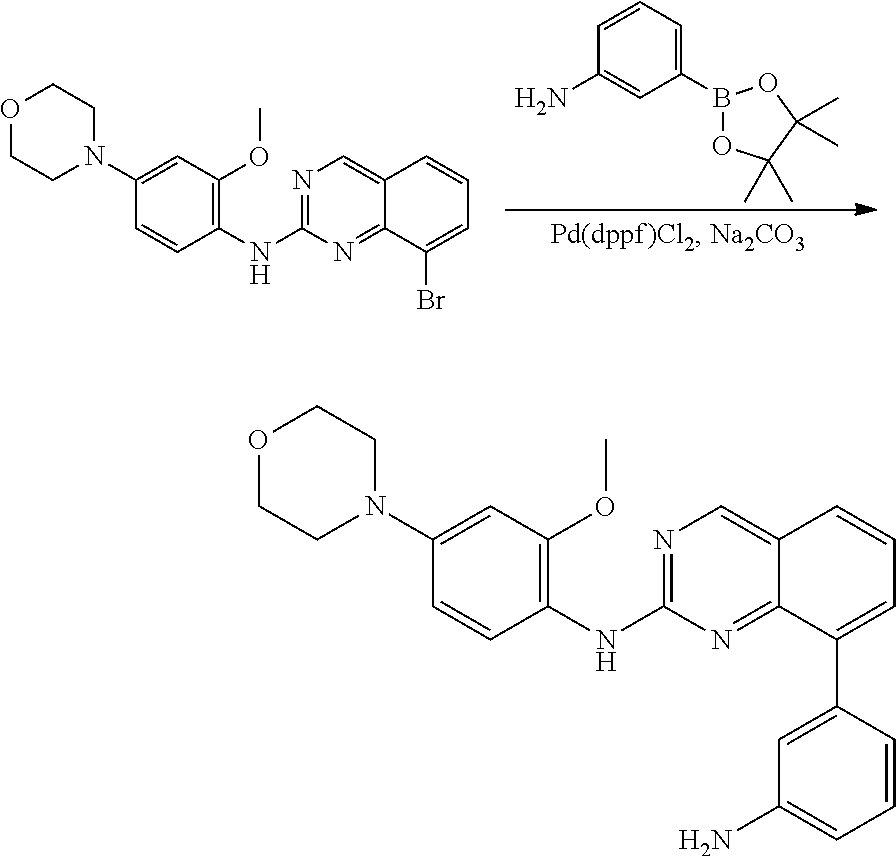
C1=CC=C(B2OC(C)(C)C(C)(C)O2)C=C1N.C1(N2CCOCC2)=CC(OC)=C(NC2=NC=C3C(=N2)C(Br)=CC=C3)C=C1.C1(N2CCOCC2)=CC(OC)=C(NC2=NC=C3C(=N2)C(C2=CC(N)=CC=C2)=CC=C3)C=C1
